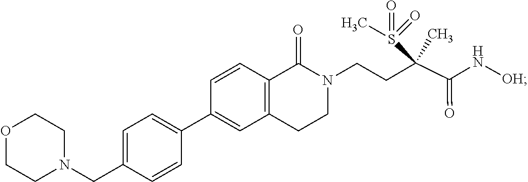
C1=C(CN2CCOCC2)C=CC(C2=CC3=C(C=C2)C(=O)N(CCC(C(N[OH])=O)(C)S(=O)(=O)C)CC3)=C1
